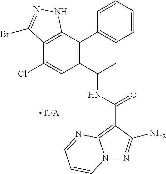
C12=C(C(Cl)=CC(C(C)NC(=O)C3=C4N(N=C3N)C=CC=N4)=C1C1=CC=CC=C1)C(Br)=NN2
